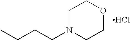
C1N(CCCC)CCOC1.Cl
